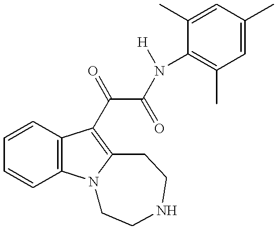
C1=CC=CC2=C1C(C(=O)C(=O)N(C1=C(C)C=C(C)C=C1C)[H])=C1N2CCNCC1
